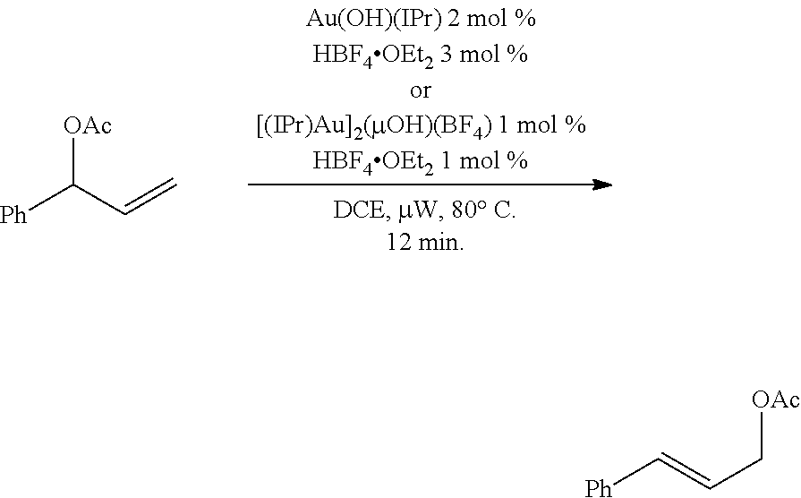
[Ph]C(C=C)[OAc].[Ph]C=CC[OAc]
